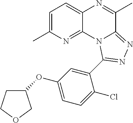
C1=C(C)N=C2C(=C1)N=C(C)C1=NN=C(C3=CC(OC4CCOC4)=CC=C3Cl)N21
